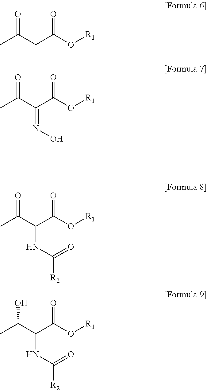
CC(C(C(O[R1])=O)NC(=O)[R2])O.CC(C(C(O[R1])=O)NC(=O)[R2])=O.CC(C(C(O[R1])=O)=NO)=O.CC(CC(O[R1])=O)=O
